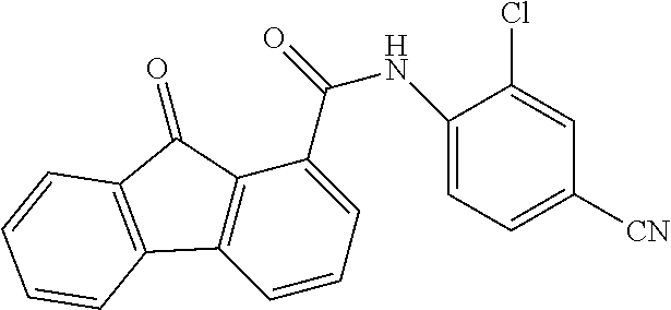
C1=CC=C(C(NC2=CC=C([CN])C=C2Cl)=O)C2=C1C1=C(C2=O)C=CC=C1
